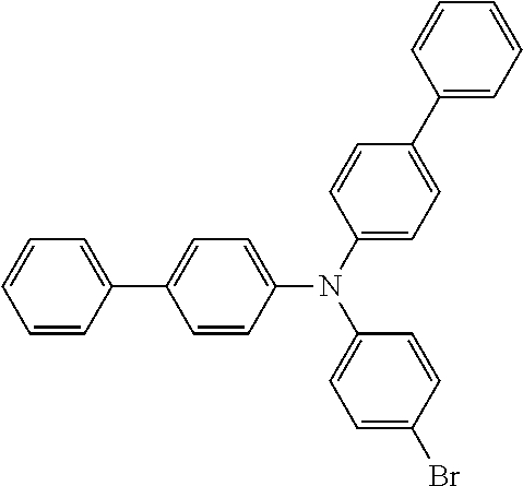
C1(N(C2=CC=C(Br)C=C2)C2=CC=C(C3=CC=CC=C3)C=C2)=CC=C(C2=CC=CC=C2)C=C1
